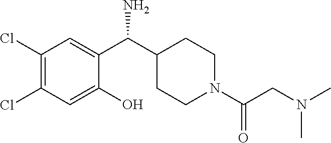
N(C)(C)CC(N1CCC(C(C2=CC(Cl)=C(Cl)C=C2O)N)CC1)=O
